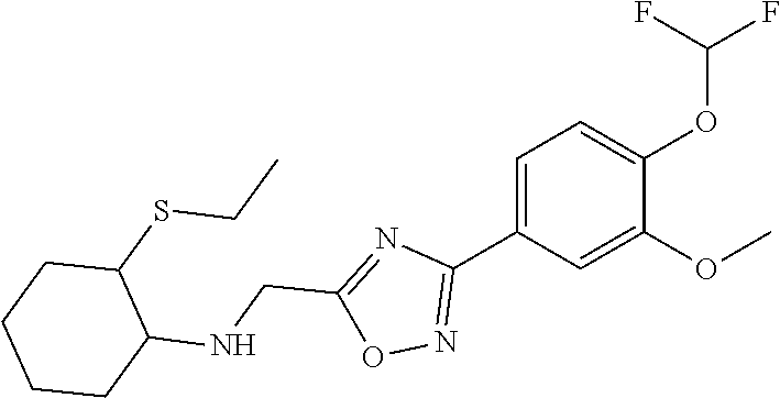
C1=C(C2=NOC(CNC3C(SCC)CCCC3)=N2)C=C(OC)C(OC(F)F)=C1
